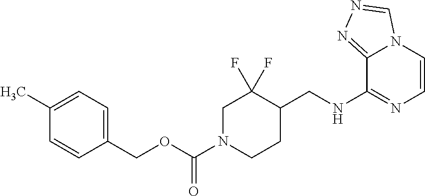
C1(CNC2=NC=CN3C2=NN=C3)CCN(C(OCC2=CC=C(C)C=C2)=O)CC1(F)F
